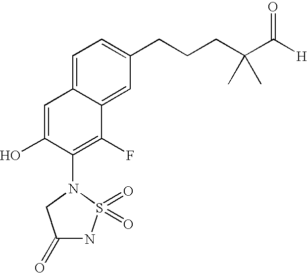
C1=C2C(=CC(CCCC(C([H])=O)(C)C)=C1)C(F)=C(N1CC(=O)NS1(=O)=O)C(O)=C2
